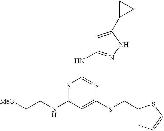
C(NC1=NC(NC2=NNC(C3CC3)=C2)=NC(SCC2=CC=CS2)=C1)C[MeO]
